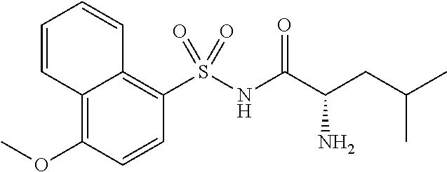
C12=C(OC)C=CC(S(NC(C(CC(C)C)N)=O)(=O)=O)=C1C=CC=C2
